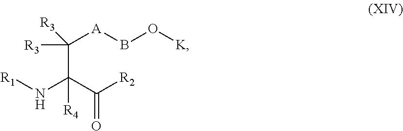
[R1]NC(C([R2])=O)(C([R3])([A]BO[K])[R3])[R4]
